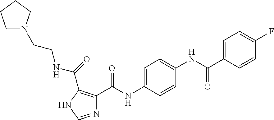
C1=C(NC(C2=C(C(=O)NCCN3CCCC3)NC=N2)=O)C=CC(NC(C2=CC=C(F)C=C2)=O)=C1
